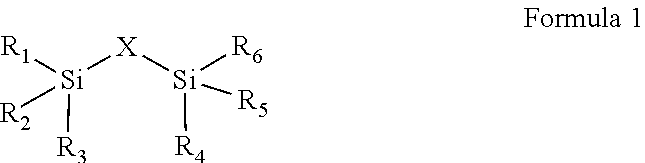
[Si]([R6])([X][Si]([R1])([R2])[R3])([R4])[R5]
